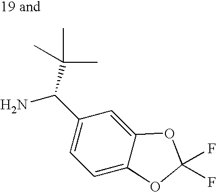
NC(C1=CC=C2C(=C1)OC(F)(F)O2)C(C)(C)C
